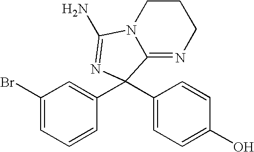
C1(Br)=CC=CC(C2(C3=CC=C(O)C=C3)C3=NCCCN3C(N)=N2)=C1
